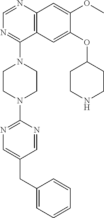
C12=C(N=CN=C1N1CCN(C3=NC=C(CC4=CC=CC=C4)C=N3)CC1)C=C(OC)C(OC1CCNCC1)=C2
